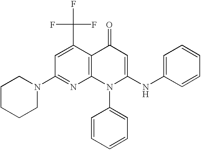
C12=C(C(C(F)(F)F)=CC(N3CCCCC3)=N1)C(=O)C=C(NC1=CC=CC=C1)N2C1=CC=CC=C1
